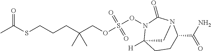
S(CCCC(COS(=O)(ON1C(=O)N2C(C(=O)N)CCC1([H])C2)=O)(C)C)C(C)=O
